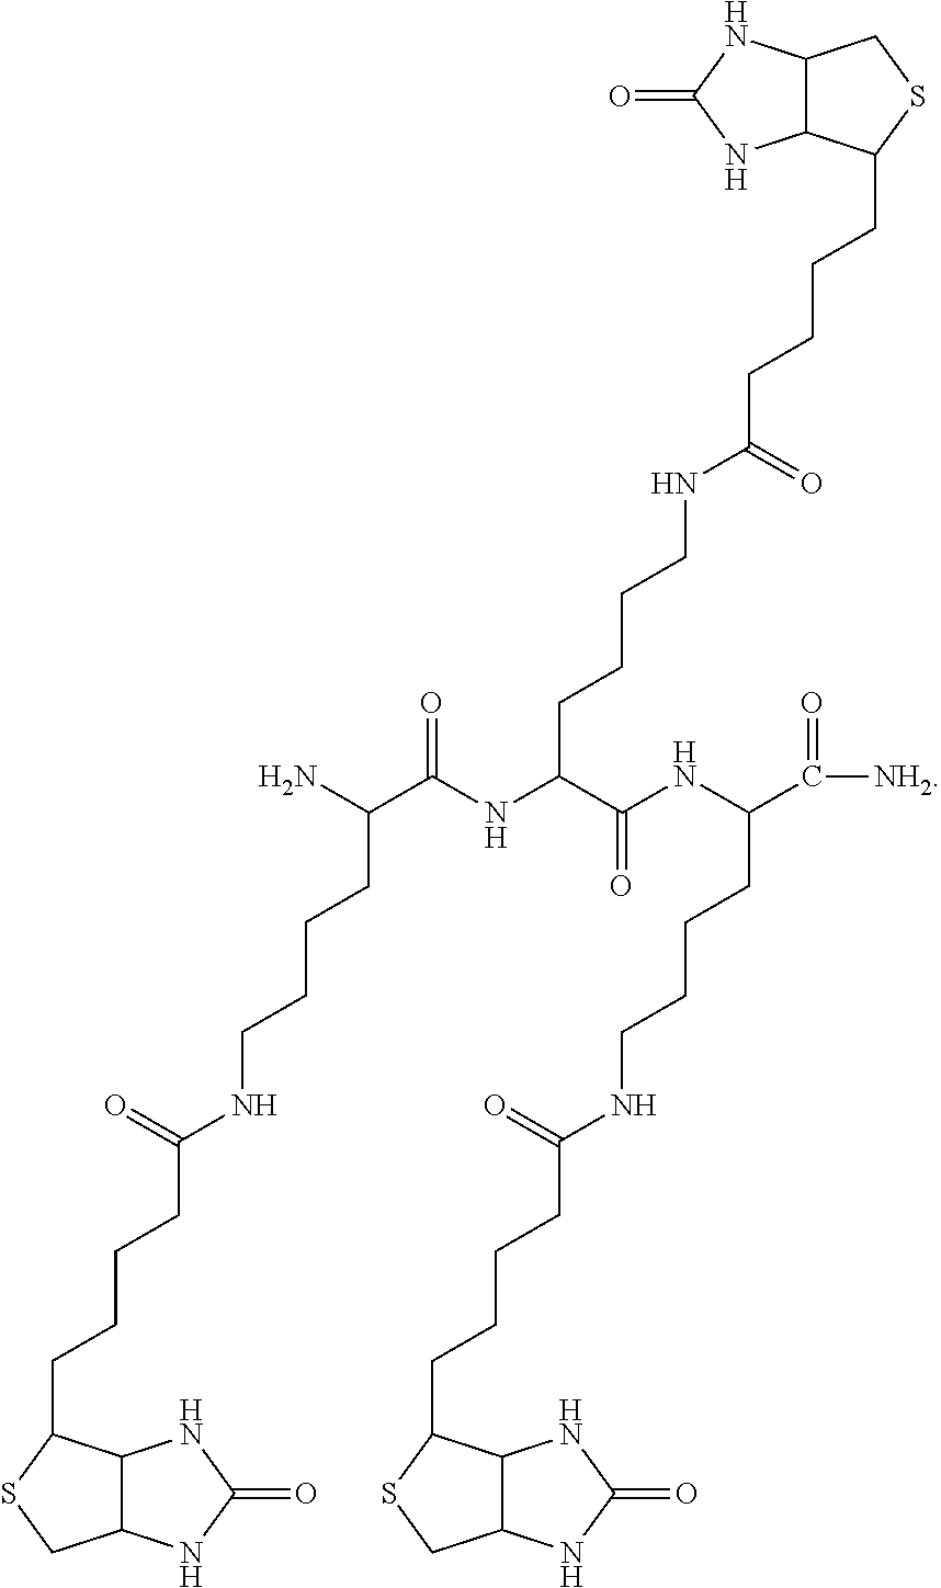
C(CCCCNC(CCCCC1C2C(NC(=O)N2)CS1)=O)(C(NC(CCCCNC(CCCCC1C2C(CS1)NC(=O)N2)=O)C(=O)NC(C(=O)[NH2])CCCCNC(CCCCC1C2C(CS1)NC(=O)N2)=O)=O)N
